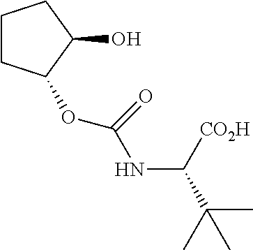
C1(O)CCCC1OC(=O)NC([CO2H])C(C)(C)C
